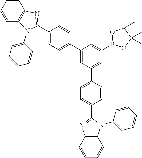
C1=CC=CC2=C1N=C(C1=CC=C(C3=CC(C4=CC=C(C5=NC6=C(N5C5=CC=CC=C5)C=CC=C6)C=C4)=CC(B4OC(C)(C)C(C)(C)O4)=C3)C=C1)N2C1=CC=CC=C1
